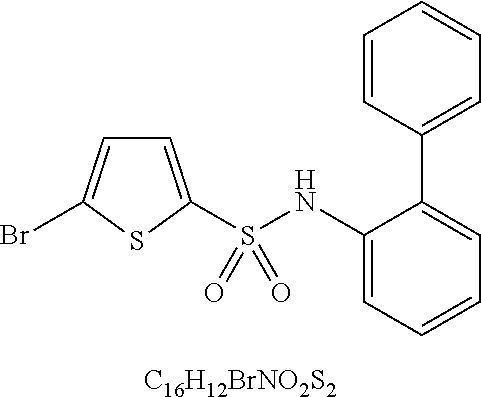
S(NC1=CC=CC=C1C1=CC=CC=C1)(=O)(=O)C1=CC=C(Br)S1.[C16H12BrNO2S2]
